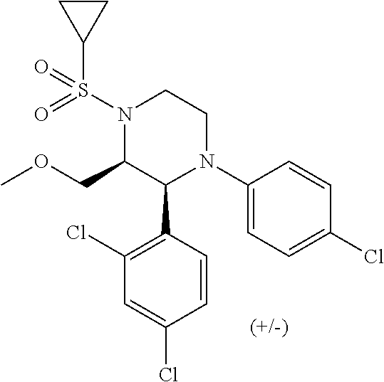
C1(N2CCN(S(=O)(C3CC3)=O)C(COC)C2C2=C(Cl)C=C(Cl)C=C2)=CC=C(Cl)C=C1
